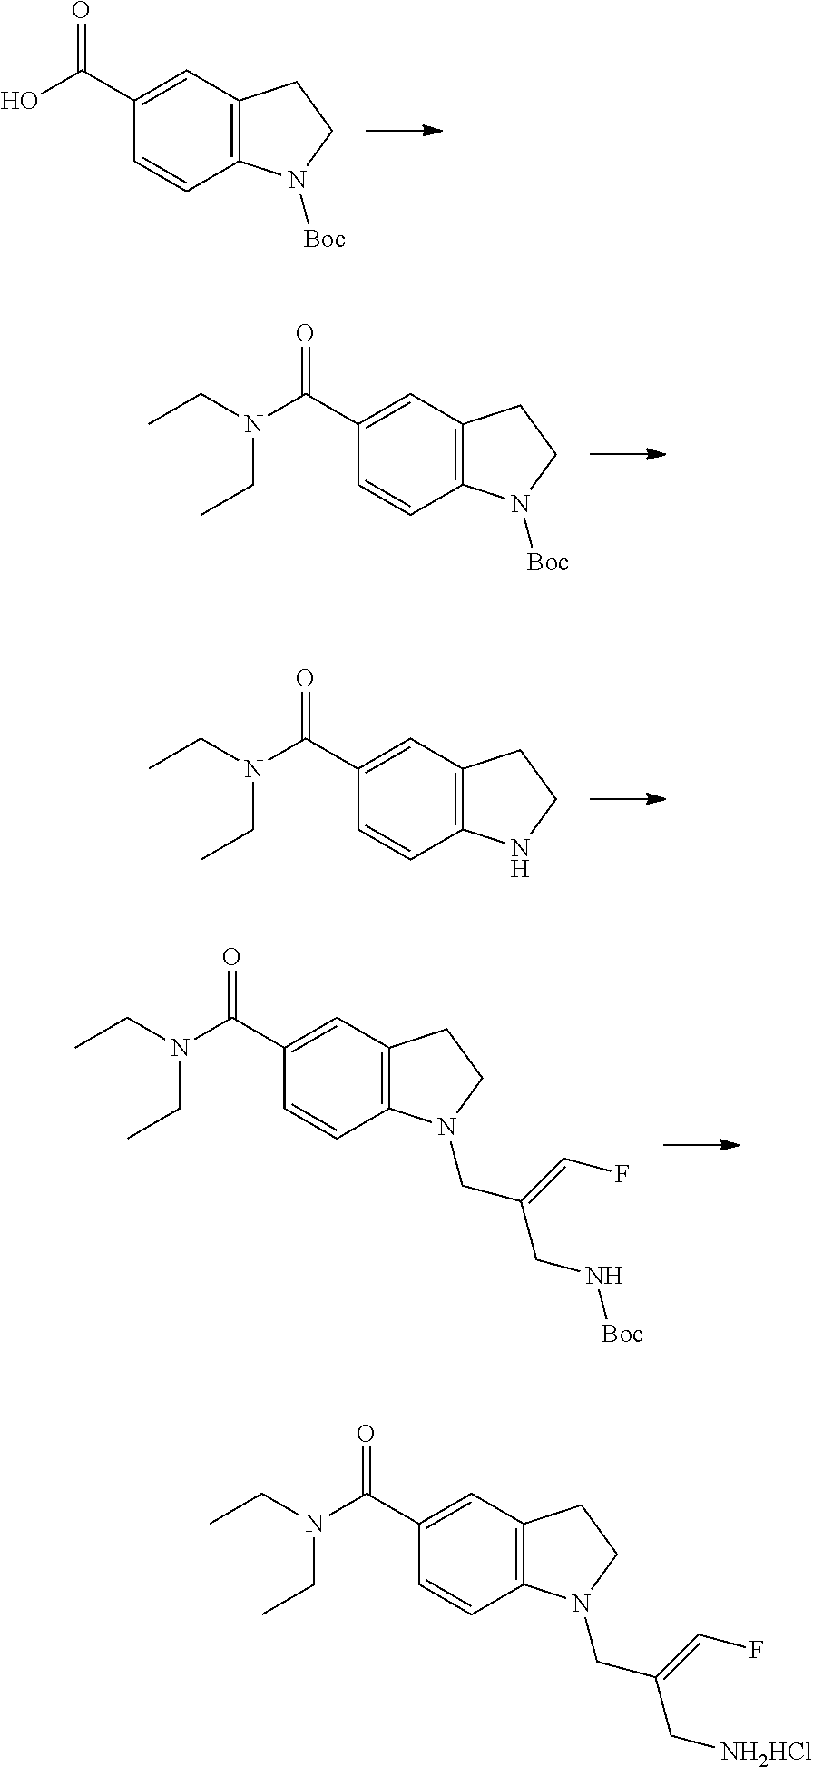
N1([Boc])C2=C(C=C(C(O)=O)C=C2)CC1.N1([Boc])C2=C(C=C(C(N(CC)CC)=O)C=C2)CC1.N1C2=C(C=C(C(N(CC)CC)=O)C=C2)CC1.N1(CC(CN[Boc])=CF)C2=C(C=C(C(N(CC)CC)=O)C=C2)CC1.N1(CC(C[NH2HCl])=CF)C2=C(C=C(C(N(CC)CC)=O)C=C2)CC1
